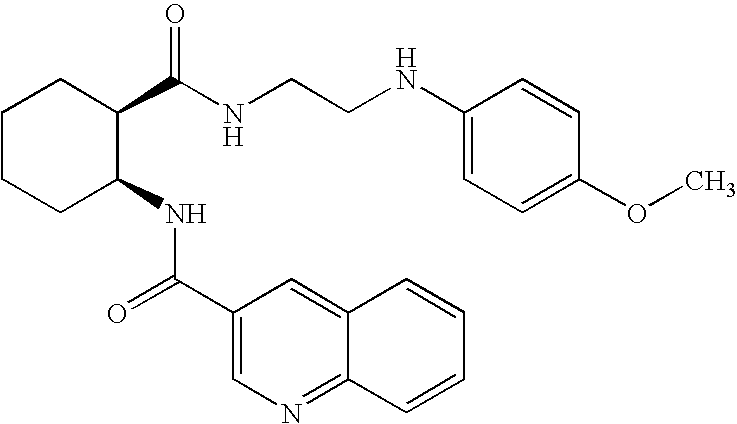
C1CCC(NC(=O)C2=CN=C3C(=C2)C=CC=C3)C(C(NCCNC2=CC=C(OC)C=C2)=O)C1
